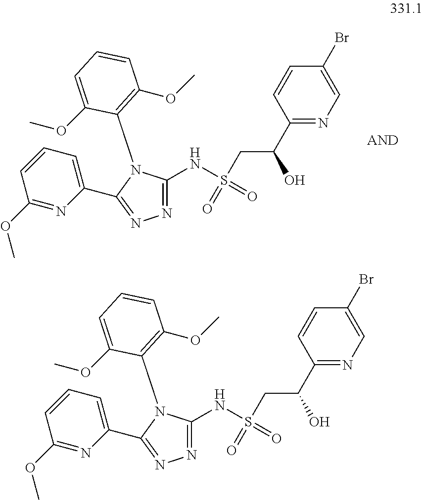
C1=CC(C(CS(NC2=NN=C(C3=CC=CC(OC)=N3)N2C2=C(OC)C=CC=C2OC)(=O)=O)O)=NC=C1Br.C1=CC(C(CS(NC2=NN=C(C3=CC=CC(OC)=N3)N2C2=C(OC)C=CC=C2OC)(=O)=O)O)=NC=C1Br
